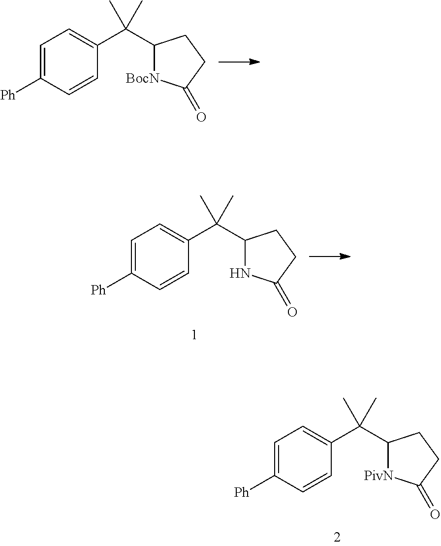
C1=C([Ph])C=CC(C(C2[BocN]C(=O)CC2)(C)C)=C1.C1=C([Ph])C=CC(C(C2NC(=O)CC2)(C)C)=C1.C1=C([Ph])C=CC(C(C2[PivN]C(=O)CC2)(C)C)=C1
